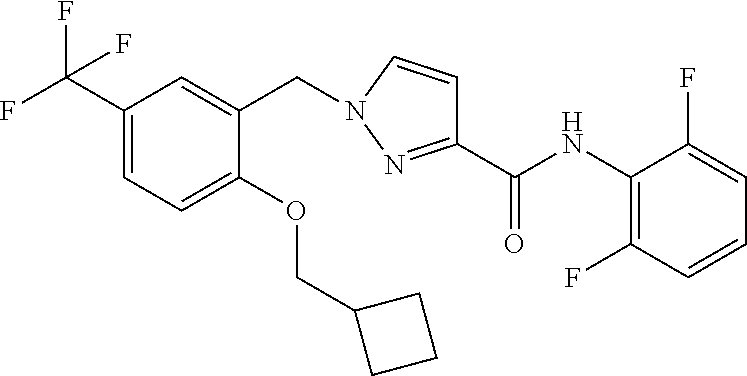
C1(NC(C2=NN(CC3=CC(C(F)(F)F)=CC=C3OCC3CCC3)C=C2)=O)=C(F)C=CC=C1F
